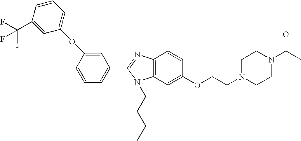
C1(C2=NC3=C(N2CCCC)C=C(OCCN2CCN(C(C)=O)CC2)C=C3)=CC=CC(OC2=CC=CC(C(F)(F)F)=C2)=C1
